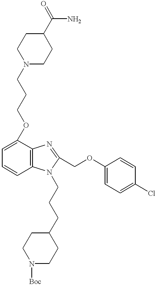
C1N(CCCOC2=CC=CC3=C2N=C(COC2=CC=C(Cl)C=C2)N3CCCC2CCN([Boc])CC2)CCC(C(N)=O)C1
